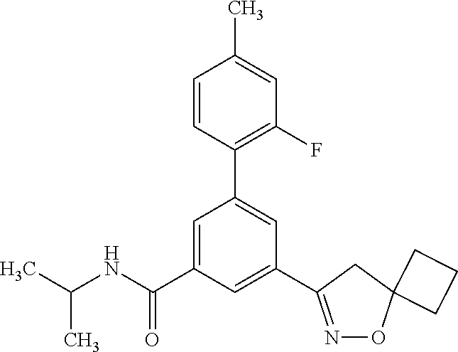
CC(NC(C1=CC(C2=C(F)C=C(C)C=C2)=CC(C2=NOC3(C2)CCC3)=C1)=O)C
